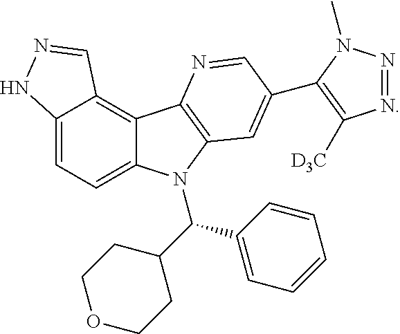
C12=CC=C3C(=C1C=NN2)C1=C(N3C(C2CCOCC2)C2=CC=CC=C2)C=C(C2=C([D3C])N=NN2C)C=N1
